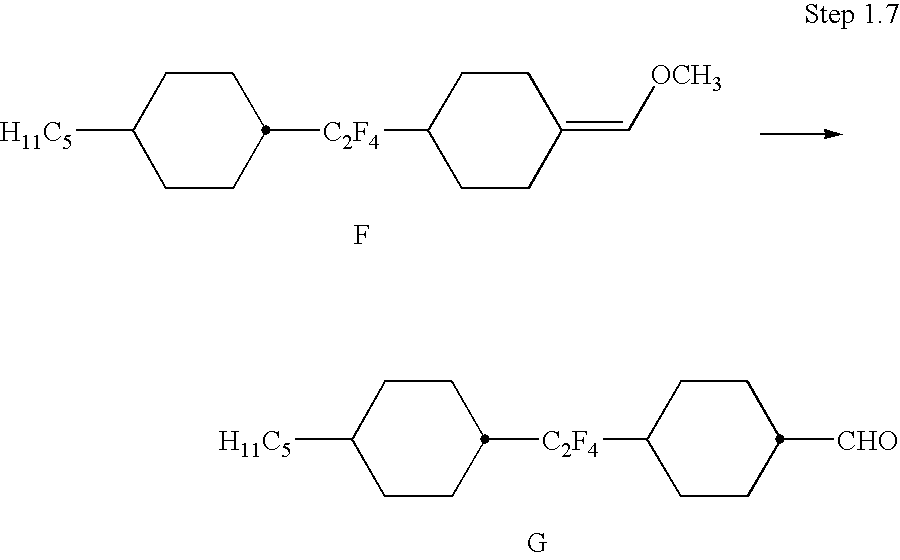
[C2F4](C1CCC([CHO])CC1)C1CCC([H11C5])CC1.[G].[C2F4](C1CCC(=C[OCH3])CC1)C1CCC([H11C5])CC1.F
